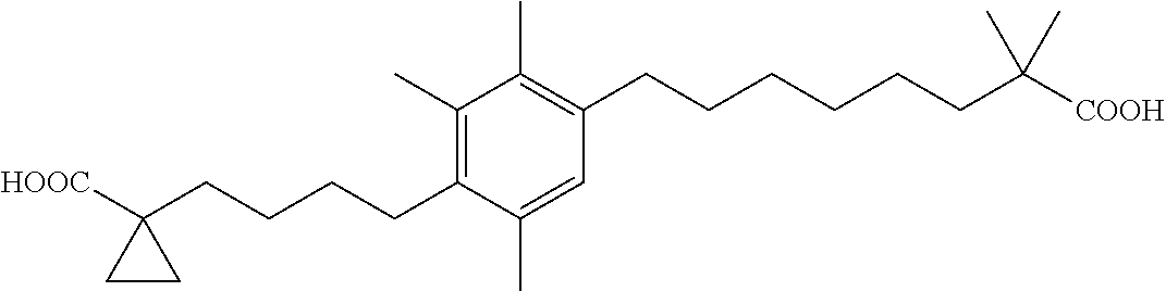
C1(C)=C(CCCCC2([HOOC])CC2)C(C)=CC(CCCCCCC([COOH])(C)C)=C1C
